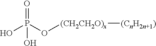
OP(O[(CH2CH2O)x][(CnH2n+1)])(=O)O
